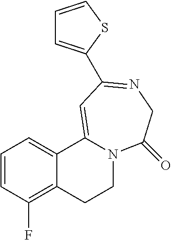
C1=CC(F)=C2C(=C1)C1=CC(C3=CC=CS3)=NCC(=O)N1CC2
